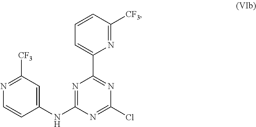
C1(NC2=NC(C3=CC=CC([CF3])=N3)=NC(Cl)=N2)=CC([CF3])=NC=C1
